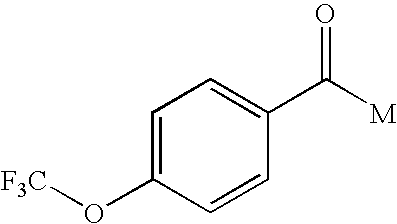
C1=C(O[F3C])C=CC(C([M])=O)=C1
